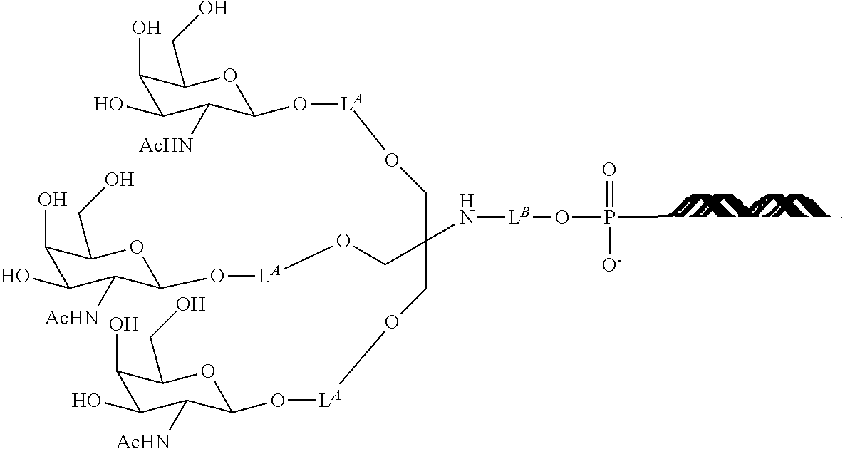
C1(O)C(O)C([AcHN])C(O[LA]OCC(CO[LA]OC2C([AcHN])C(O)C(O)C(CO)O2)(CO[LA]OC2C([AcHN])C(O)C(O)C(CO)O2)N[LB]OP(C)(=O)[O-])OC1CO
